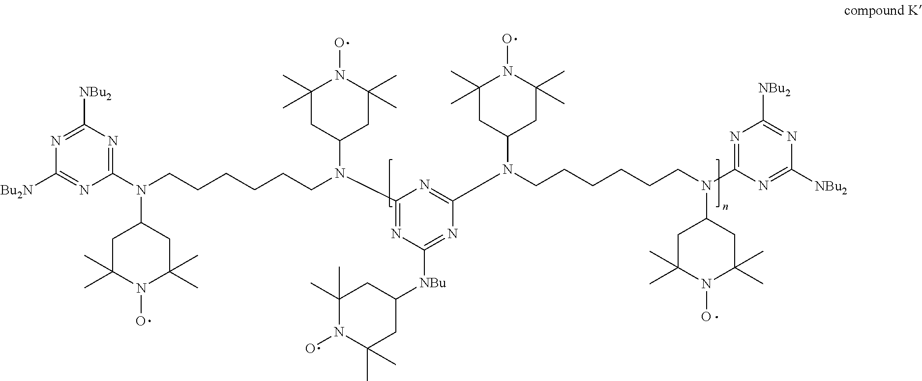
C1(N(C2CC(C)(C)N(O)C(C)(C)C2)CCCCCCN(C2=NC([NBu]C3CC(C)(C)N(O)C(C)(C)C3)=NC(N(CCCCCCN(C3=NC([NBu2])=NC([NBu2])=N3)C3CC(C)(C)N(O)C(C)(C)C3)C3CC(C)(C)N(O)C(C)(C)C3)=N2)C2CC(C)(C)N(O)C(C)(C)C2)=NC([NBu2])=NC([Bu2N])=N1
